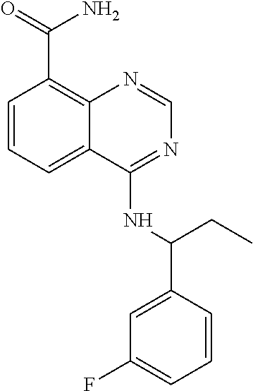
C1=CC=C2C(=C1C(=O)N)N=CN=C2NC(C1=CC(F)=CC=C1)CC
